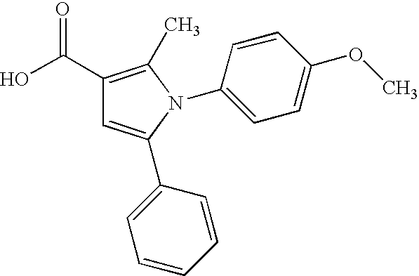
C1(C(O)=O)=C(C)N(C2=CC=C(OC)C=C2)C(C2=CC=CC=C2)=C1
